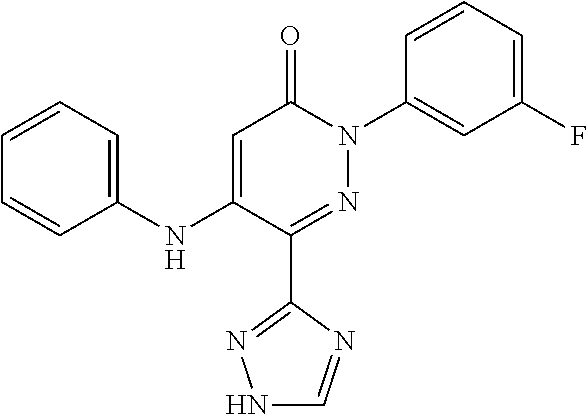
C1=C(NC2=CC=CC=C2)C(C2=NNC=N2)=NN(C2=CC(F)=CC=C2)C1=O
